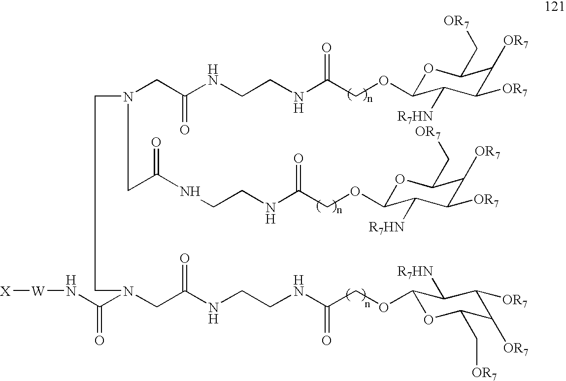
N(CC(NCCNC(COC1OC(C[OR7])C([OR7])C([OR7])C1[R7HN])=O)=O)(CC(NCCNC(COC1OC(C[OR7])C([OR7])C([OR7])C1[R7HN])=O)=O)CCN(C(=O)N[W][X])CC(NCCNC(COC1OC(C[OR7])C([OR7])C([OR7])C1[R7HN])=O)=O
